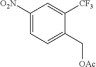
C1([O2N])=CC=C(C[OAc])C([CF3])=C1
